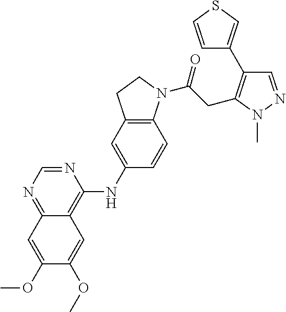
N1=CN=C2C(=C1NC1=CC3=C(C=C1)N(C(CC1=C(C4=CSC=C4)C=NN1C)=O)CC3)C=C(OC)C(OC)=C2
